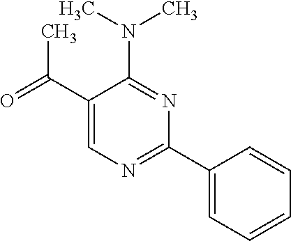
N(C1=NC(C2=CC=CC=C2)=NC=C1C(=O)C)(C)C
